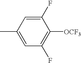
C1=C(C)C=C(F)C([OCF3])=C1F
